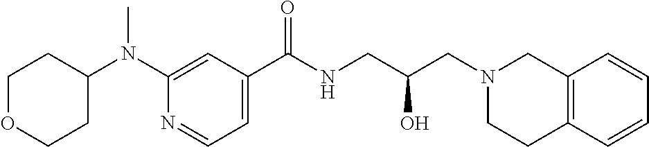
C1(C(NCC(CN2CC3=C(CC2)C=CC=C3)O)=O)=CC=NC(N(C2CCOCC2)C)=C1
